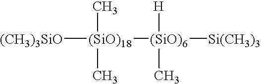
[(CH3)3SiO][(SiO)18](C)(C)[(SiO)6]([Si(CH3)3])([H])C
